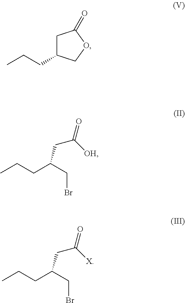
CCCC(CBr)CC(=O)[X].CCCC(CBr)CC(=O)[OH].CCCC1CC(=O)OC1
